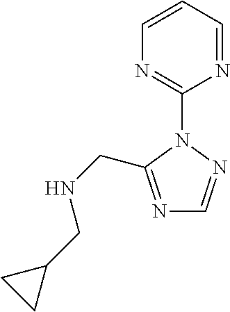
C1(N2C(CNCC3CC3)=NC=N2)=NC=CC=N1
